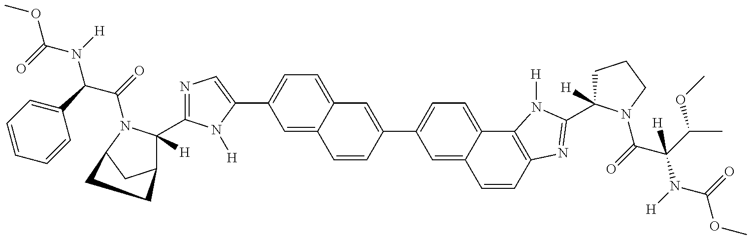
COC(=O)N([H])C(C1=CC=CC=C1)C(=O)N1C([H])(C2=NC=C(C3=CC=C4C(=C3)C=CC(C3=CC=C5C(=C3)C=CC3=C5N([H])C(C5([H])CCCN5C(C(N(C(OC)=O)[H])(C(OC)C)[H])=O)=N3)=C4)N2[H])C2CC1CC2
